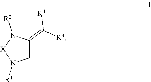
C1C(=C([R3])[R4])N([R2])[X]N1[R1]
